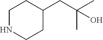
C1CC(CC(C)(C)O)CCN1
